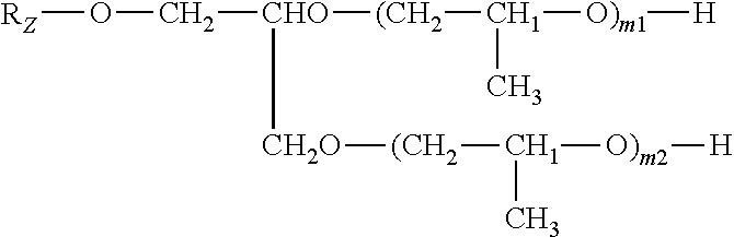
[RZ]OC[CHO]([(CH2][CH1]([O)m1][H])C)[CH2O][(CH2][CH1]([O)m2][H])C
